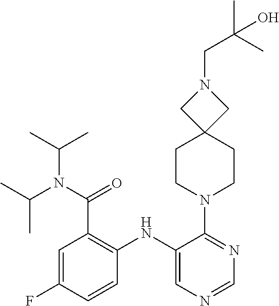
N1(C2=NC=NC=C2NC2=C(C(N(C(C)C)C(C)C)=O)C=C(F)C=C2)CCC2(CC1)CN(CC(C)(C)O)C2
